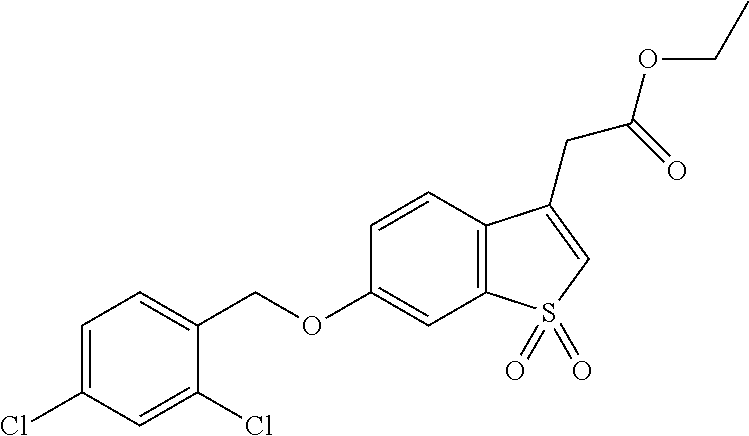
C(OC1=CC2=C(C=C1)C(CC(OCC)=O)=CS2(=O)=O)C1=CC=C(Cl)C=C1Cl
